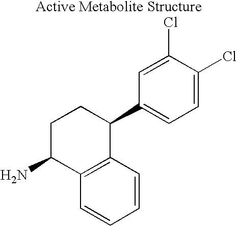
C12=C(C=CC=C1)C(C1=CC=C(Cl)C(Cl)=C1)CCC2N
